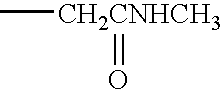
C[CH2CNHCH3]=O
